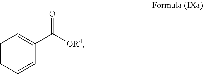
C1=CC=CC=C1C([OR4])=O
